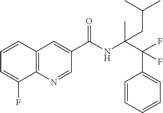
C1=CC2=C(C(F)=C1)N=CC(C(NC(C(C1=CC=CC=C1)(F)F)(C)CC(C)C)=O)=C2
